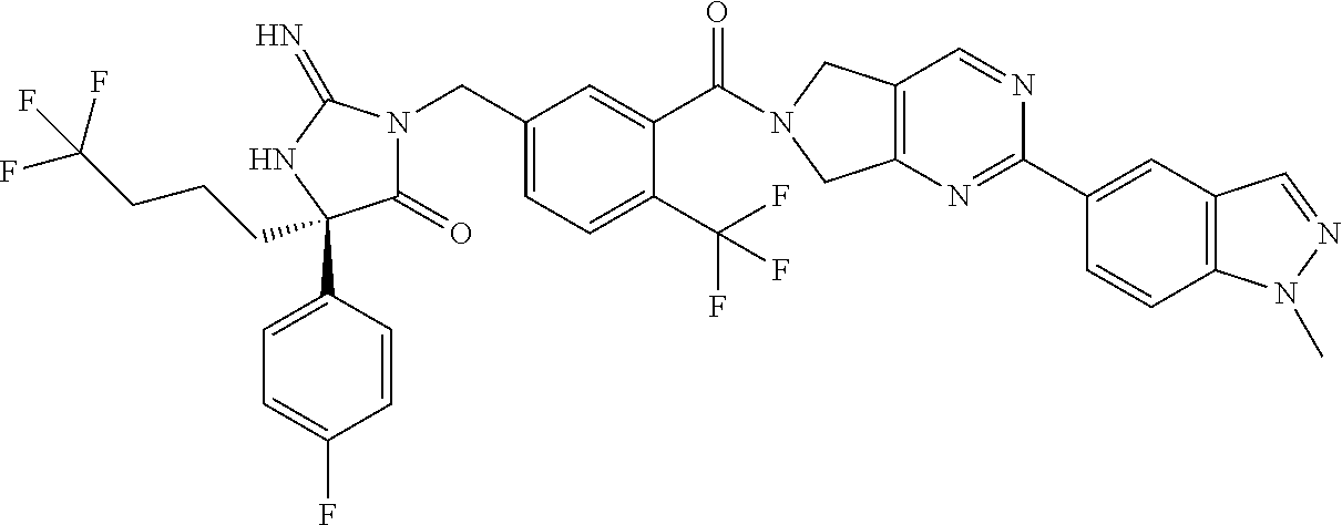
C(C1=CC=C(C(F)(F)F)C(C(=O)N2CC3=C(C2)N=C(C2=CC4=C(C=C2)N(C)N=C4)N=C3)=C1)N1C(=O)C(C2=CC=C(F)C=C2)(CCCC(F)(F)F)NC1=N
